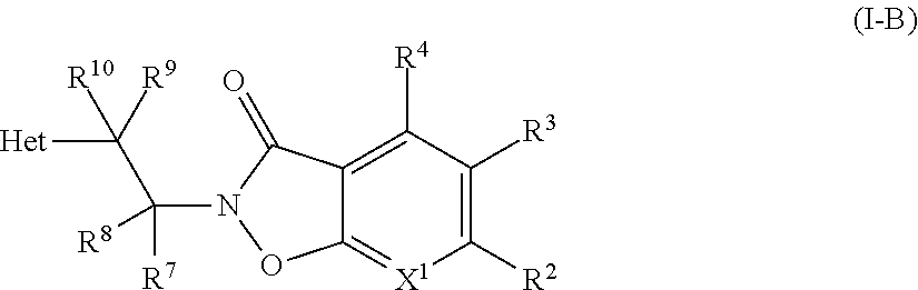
C12=[X1]C([R2])=C([R3])C([R4])=C1C(=O)N(C(C([Het])([R10])[R9])([R7])[R8])O2
